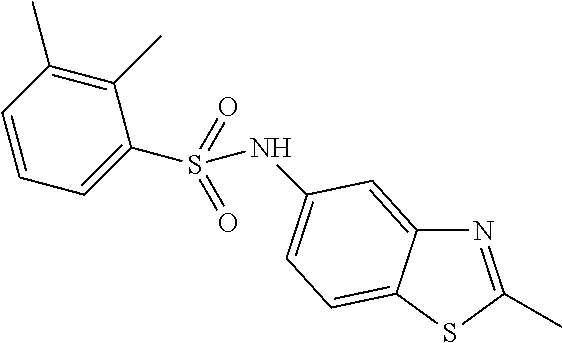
N1=C(C)SC2=CC=C(NS(C3=CC=CC(C)=C3C)(=O)=O)C=C12
